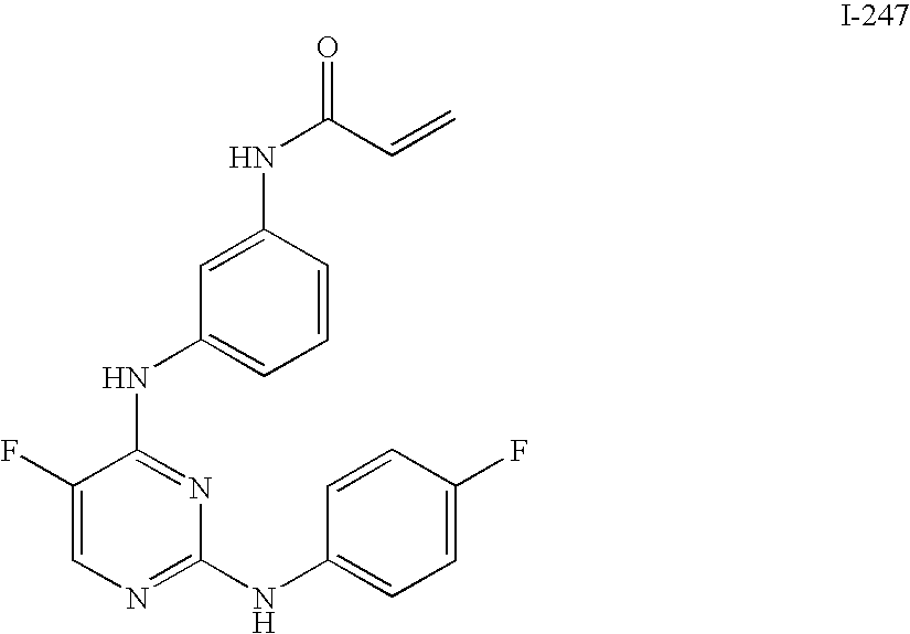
C1=CC(NC(C=C)=O)=CC(NC2=NC(NC3=CC=C(F)C=C3)=NC=C2F)=C1
